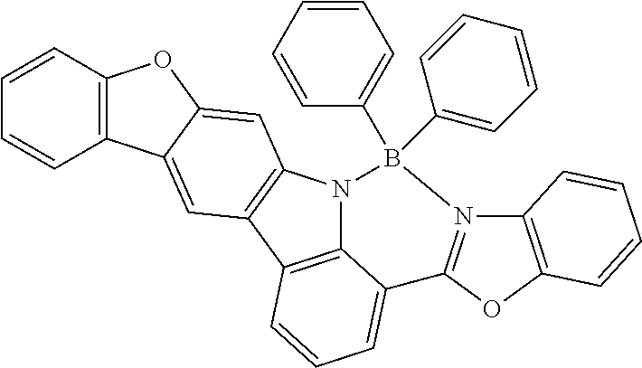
C12=C(N3C4=C1C=CC=C4C1=N(B3(C3=CC=CC=C3)C3=CC=CC=C3)C3=C(O1)C=CC=C3)C=C1C(=C2)C2=C(O1)C=CC=C2
